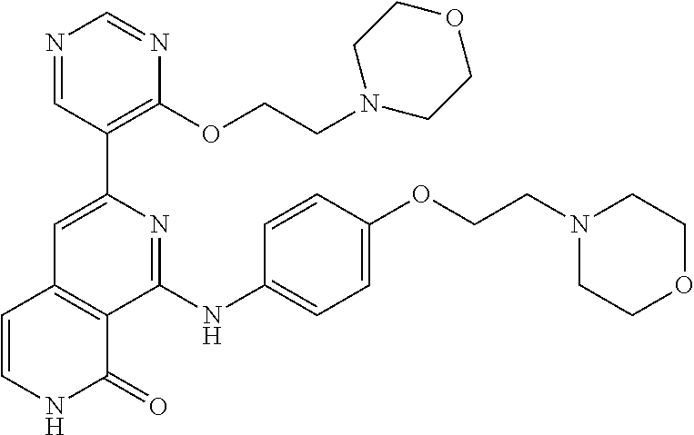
C1(C2=C(OCCN3CCOCC3)N=CN=C2)=CC2=C(C(NC3=CC=C(OCCN4CCOCC4)C=C3)=N1)C(=O)NC=C2
